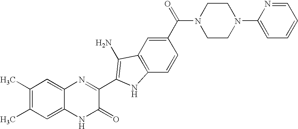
C1=C2C(=CC(C)=C1C)N=C(C1=C(N)C3=C(C=CC(C(=O)N4CCN(C5=CC=CC=N5)CC4)=C3)N1)C(=O)N2
